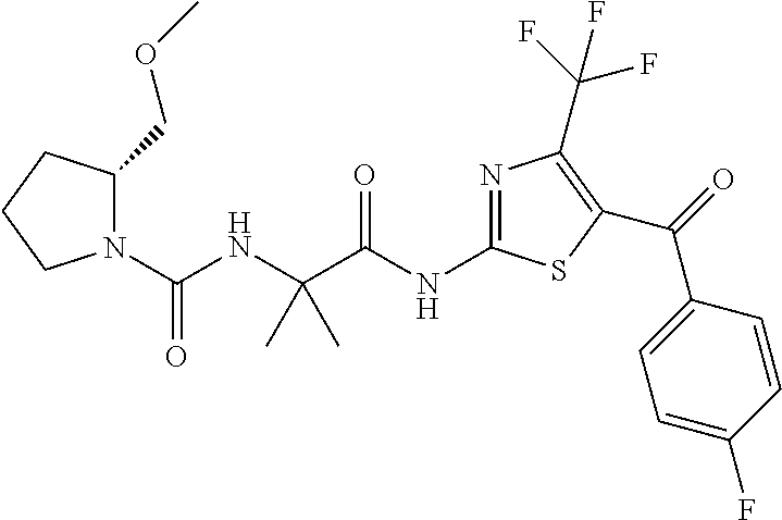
N(C(C(NC(N1C(COC)CCC1)=O)(C)C)=O)C1=NC(C(F)(F)F)=C(C(C2=CC=C(F)C=C2)=O)S1
